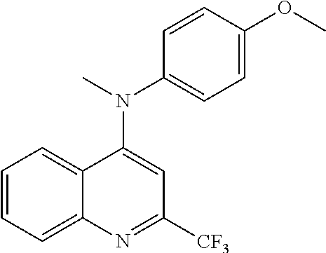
C1=CC=C2C(=C1)C(N(C)C1=CC=C(OC)C=C1)=CC([CF3])=N2
